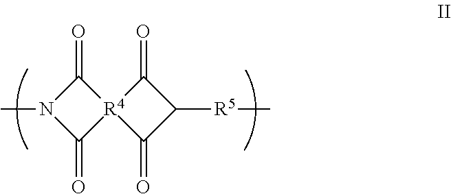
N1(C)C(=O)[R4]2(C1=O)C(=O)C([R5]C)C2=O
